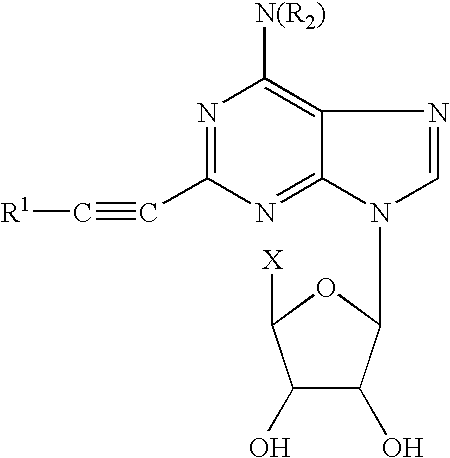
N1=C(C#C[R1])N=C2C(=C1[N(R2)])N=CN2C1C(O)C(O)C([X])O1
